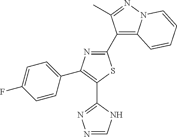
C1(C2=C3N(N=C2C)C=CC=C3)=NC(C2=CC=C(F)C=C2)=C(C2=NN=CN2)S1
